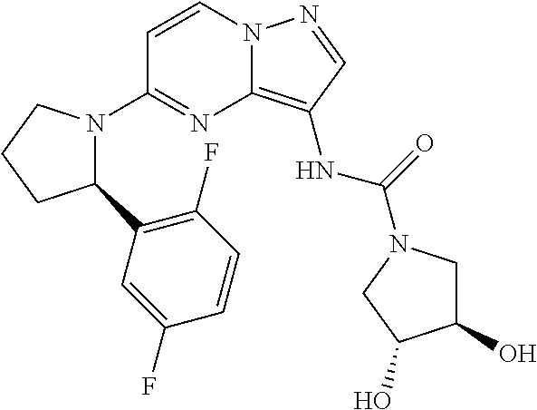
C1=CN2C(=C(NC(=O)N3CC(O)C(O)C3)C=N2)N=C1N1C(C2=C(F)C=CC(F)=C2)CCC1
